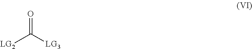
[LG2]C([LG3])=O
